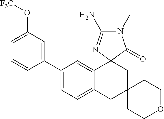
C1(C2=CC=C3C(=C2)C2(CC4(C3)CCOCC4)C(=O)N(C)C(N)=N2)=CC(O[F3C])=CC=C1
